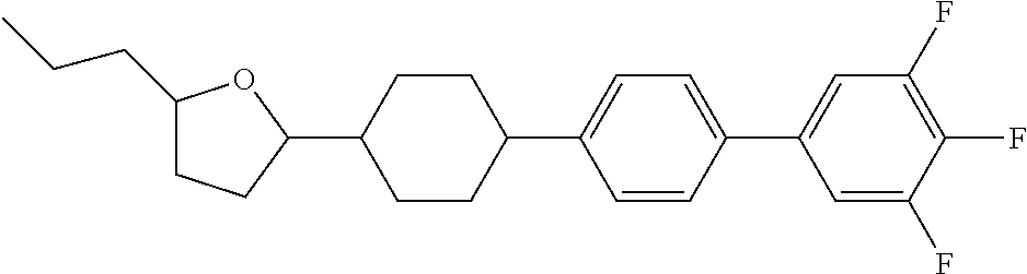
C1(CCC)CCC(C2CCC(C3=CC=C(C4=CC(F)=C(F)C(F)=C4)C=C3)CC2)O1
